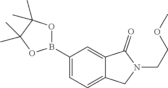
C1(B2OC(C)(C)C(C)(C)O2)=CC=C2C(=C1)C(=O)N(CCOC)C2
